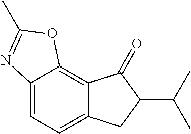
C12=CC=C3C(=C1OC(C)=N2)C(=O)C(C(C)C)C3
